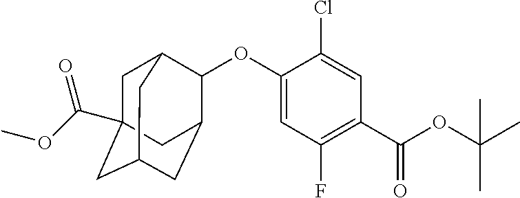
O(C1=CC(F)=C(C(OC(C)(C)C)=O)C=C1Cl)C1C2CC3CC(C(OC)=O)(CC1C3)C2
